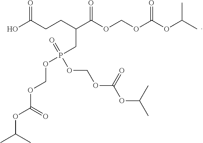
OC(CCC(C(OCOC(OC(C)C)=O)=O)CP(OCOC(OC(C)C)=O)(=O)OCOC(OC(C)C)=O)=O
